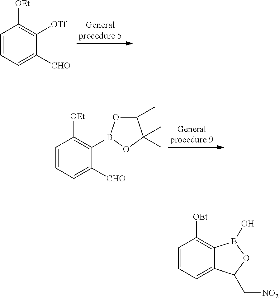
C1=CC=C([CHO])C([OTf])=C1[OEt].C1=CC=C([CHO])C(B2OC(C)(C)C(C)(C)O2)=C1[OEt].C1=CC=C2C(=C1[OEt])B(O)OC2C[NO2]
